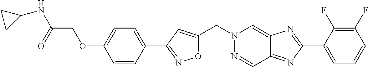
C(N1N=CC2=NC(C3=CC=CC(F)=C3F)=NC2=C1)C1=CC(C2=CC=C(OCC(NC3CC3)=O)C=C2)=NO1
